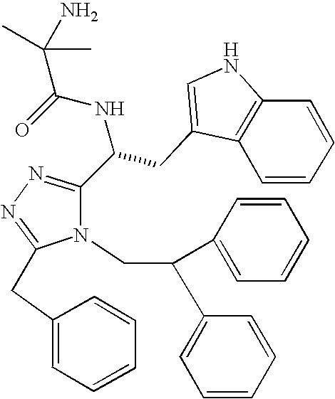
O=C(NC(C1=NN=C(CC2=CC=CC=C2)N1CC(C1=CC=CC=C1)C1=CC=CC=C1)CC1=CNC2=C1C=CC=C2)C(C)(N)C
